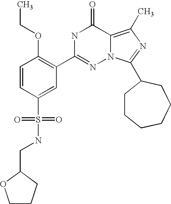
C(C1OCCC1)NS(C1=CC(C2=NN3C(=C(C)N=C3C3CCCCCC3)C(=O)N2)=C(OCC)C=C1)(=O)=O
